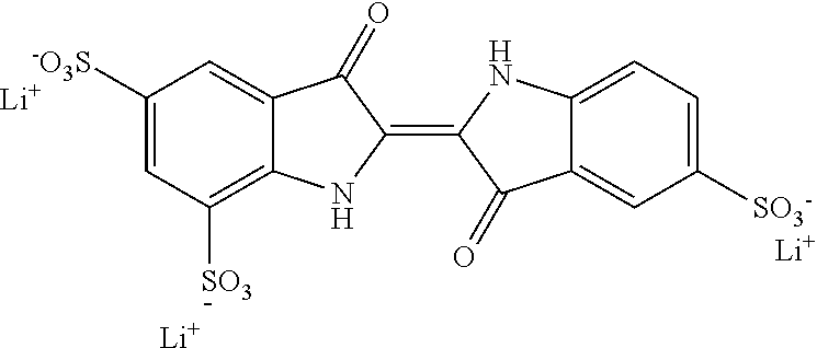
C1([-O3S])=CC([SO3])=C2C(=C1)C(=O)C(=C1C(=O)C3=CC([SO3-])=CC=C3N1)N2.[Li].[Li].[Li]
